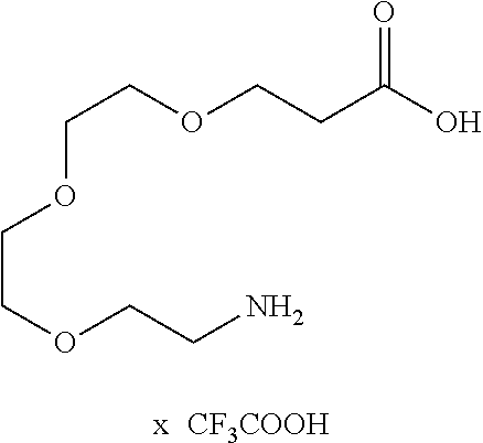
[CF3COOH].C(COCCC(O)=O)OCCOCCN
